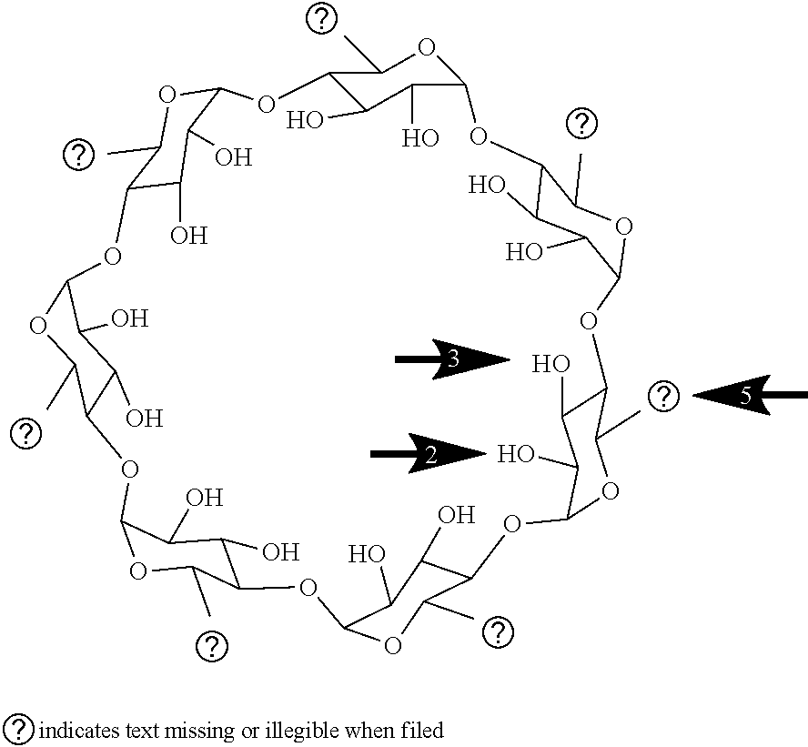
C12C(O)C(O)C(OC1C)OC1C(O)C(O)C(OC1C)OC1C(O)C(O)C(OC1C)OC1C(O)C(O)C(OC1C)OC1C(O)C(O)C(OC1C)OC1C(O)C(O)C(OC1C)OC1C(O)C(O)C(O2)OC1C
